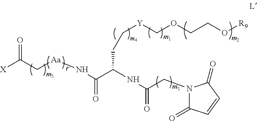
[Y](COCCO[R9])CCC(C(N[Aa]CC([X])=O)=O)NC(CN1C(=O)C=CC1=O)=O
